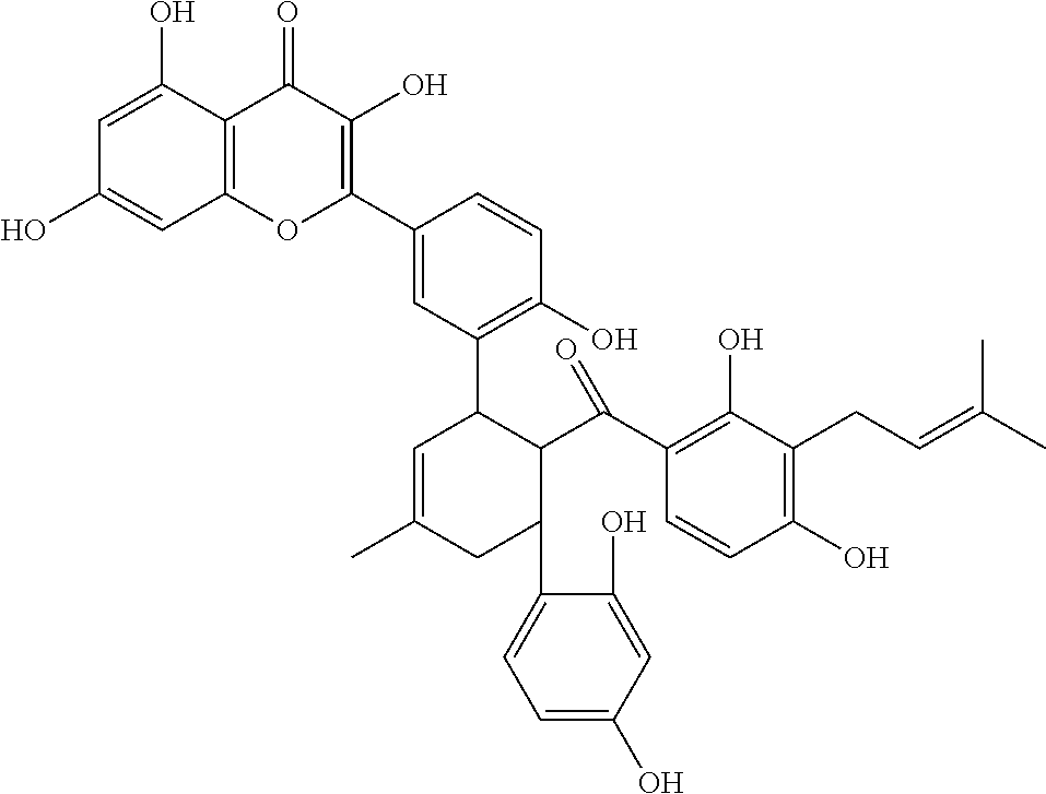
C12=C(C(O)=CC(O)=C1)C(=O)C(O)=C(C1=CC(C3C=C(C)CC(C4=CC=C(O)C=C4O)C3C(C3=C(O)C(CC=C(C)C)=C(O)C=C3)=O)=C(O)C=C1)O2
